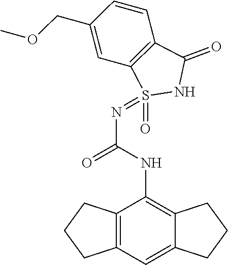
C12=C(C=C3C(=C1NC(N=S1(=O)NC(=O)C4=C1C=C(COC)C=C4)=O)CCC3)CCC2
